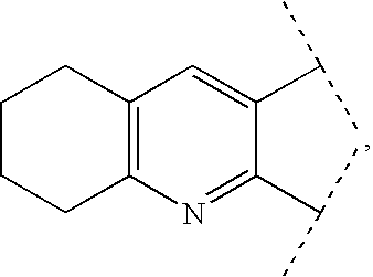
C1CCC2=C(C1)C=C(C(C)C)C(C(C)C)=N2
